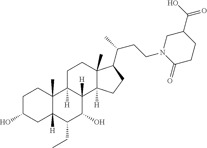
C1C(O)CC2([H])C(C)(C1)C1([H])C([H])(C(O)C2CC)C2([H])C(C)(CC1)C(C(CCN1CC(C(O)=O)CCC1=O)C)CC2
